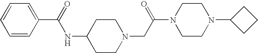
C1=CC(C(=O)NC2CCN(CC(N3CCN(C4CCC4)CC3)=O)CC2)=CC=C1
